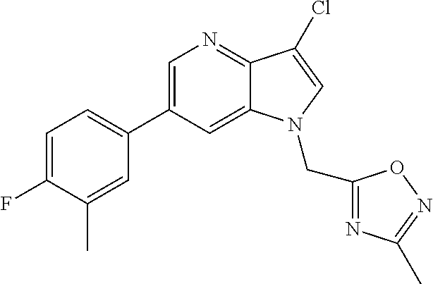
C1(C2=CN=C3C(=C2)N(CC2=NC(C)=NO2)C=C3Cl)=CC=C(F)C(C)=C1
